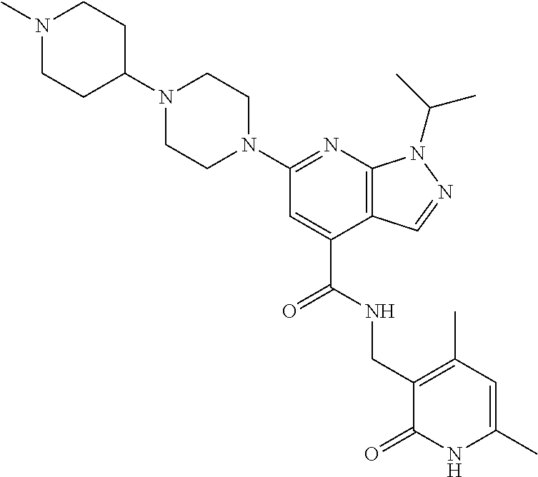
N1(C2=NC3=C(C(C(NCC4=C(C)C=C(C)NC4=O)=O)=C2)C=NN3C(C)C)CCN(C2CCN(C)CC2)CC1
